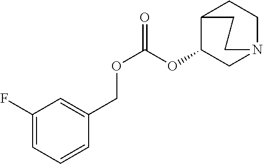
O(C(OC1C2CCN(C1)CC2)=O)CC1=CC(F)=CC=C1
